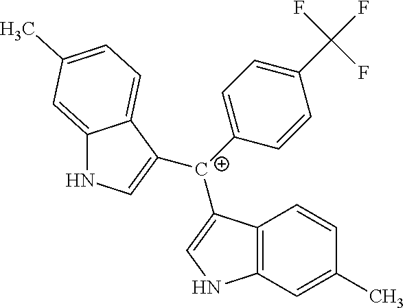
C12=C(C([C+](C3=CC=C(C(F)(F)F)C=C3)C3=CNC4=CC(C)=CC=C43)=CN1)C=CC(C)=C2
